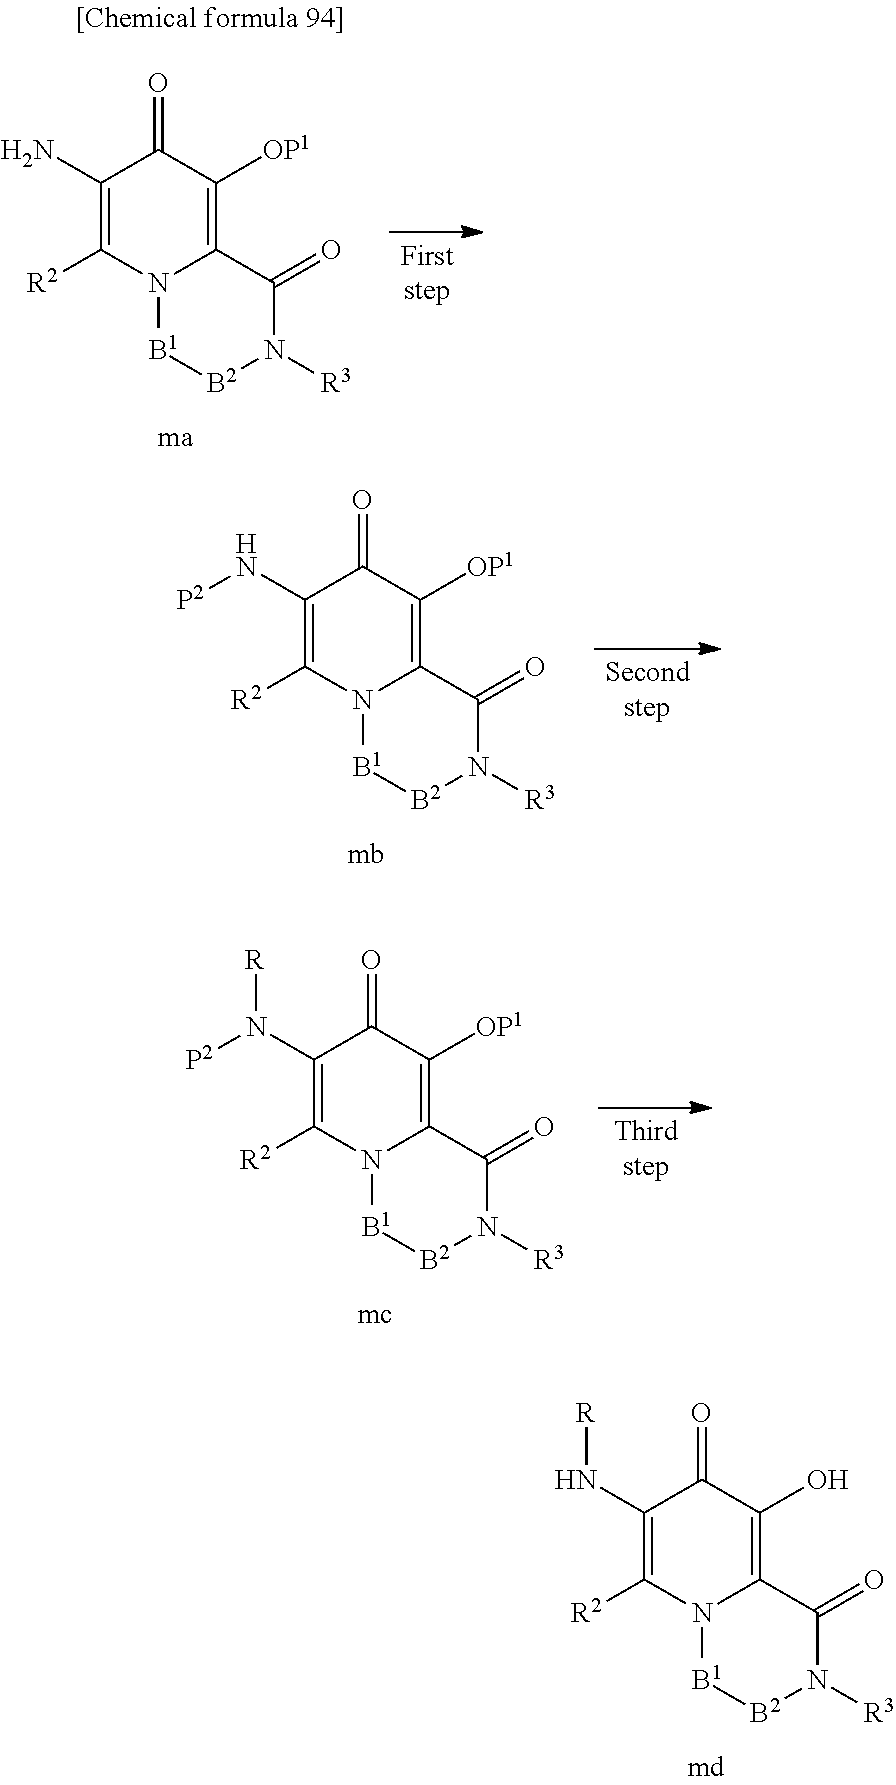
C1(N)=C([R2])N2C(=C([OP1])C1=O)C(=O)N([R3])[B2][B1]2.C1(N[R])=C([R2])N2C(=C(O)C1=O)C(=O)N([R3])[B2][B1]2.C1(N[P2])=C([R2])N2C(=C([OP1])C1=O)C(=O)N([R3])[B2][B1]2.C1(N([P2])[R])=C([R2])N2C(=C([OP1])C1=O)C(=O)N([R3])[B2][B1]2
